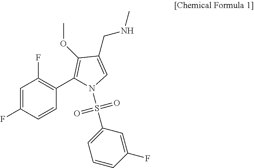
C1=C(F)C=CC(C2=C(OC)C(CNC)=CN2S(=O)(C2=CC=CC(F)=C2)=O)=C1F
